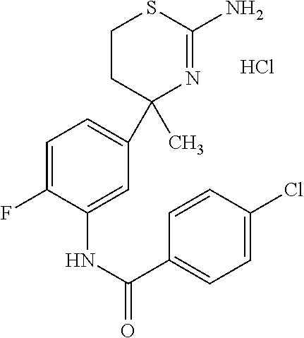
C1(C)(C2=CC=C(F)C(NC(C3=CC=C(Cl)C=C3)=O)=C2)N=C(N)SCC1.Cl
